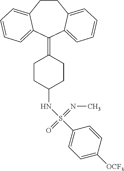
C1CC2=CC=CC=C2C(=C2CCC(NS(C3=CC=C([OCF3])C=C3)(=O)=NC)CC2)C2=CC=CC=C12
